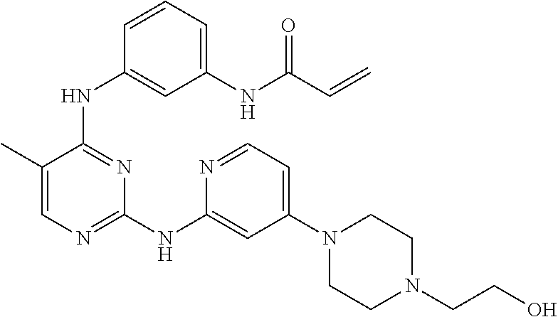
C1(C)=CN=C(NC2=CC(N3CCN(CCO)CC3)=CC=N2)N=C1NC1=CC(NC(C=C)=O)=CC=C1
